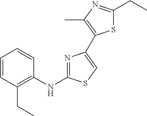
C1=CC(CC)=C(NC2=NC(C3=C(C)N=C(CC)S3)=CS2)C=C1
